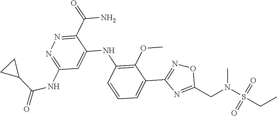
C1(C(N)=O)=NN=C(NC(=O)C2CC2)C=C1NC1=C(OC)C(C2=NOC(CN(S(CC)(=O)=O)C)=N2)=CC=C1
